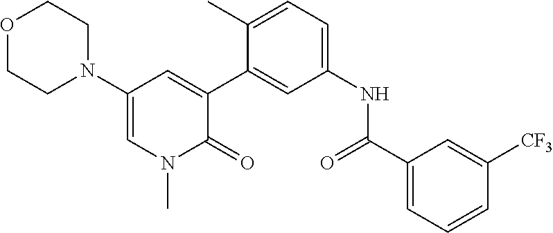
O1CCN(C2=CN(C)C(=O)C(C3=CC(NC(C4=CC=CC([CF3])=C4)=O)=CC=C3C)=C2)CC1
